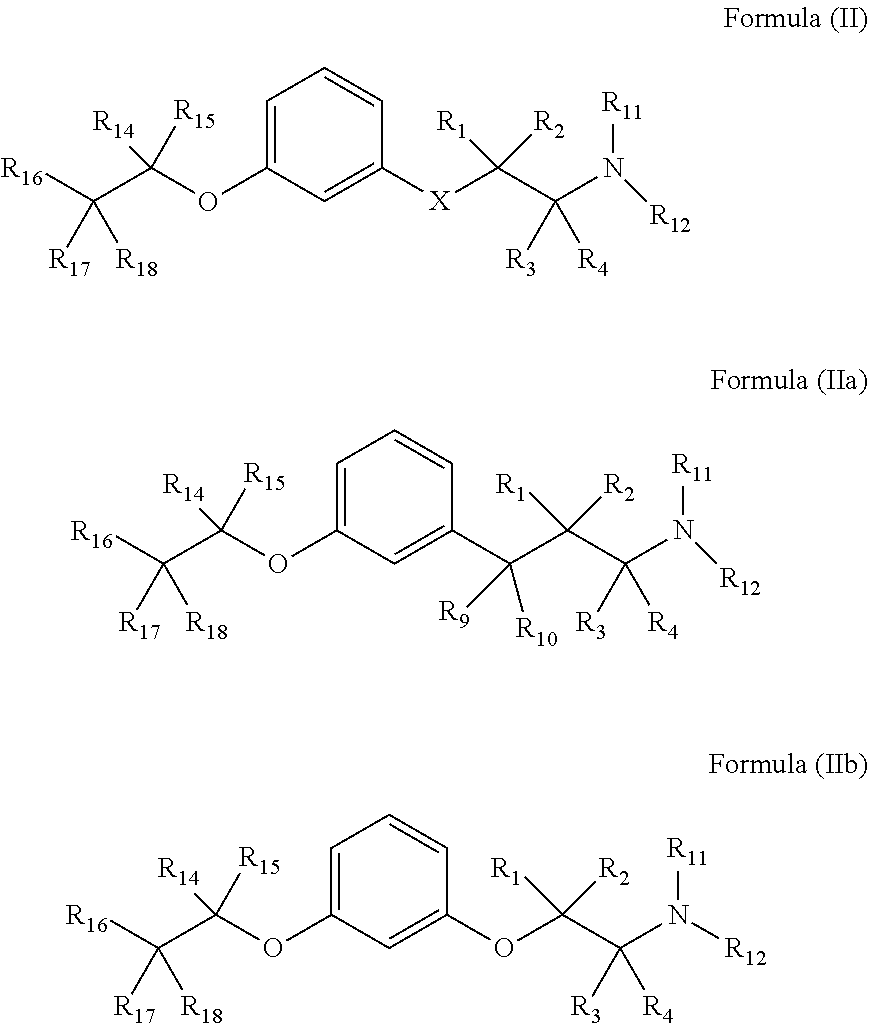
C1=C([X]C(C(N([R12])[R11])([R3])[R4])([R1])[R2])C=CC=C1OC(C([R17])([R18])[R16])([R14])[R15].C1=C(C(C(C(N([R12])[R11])([R3])[R4])([R1])[R2])([R9])[R10])C=CC=C1OC(C([R17])([R18])[R16])([R14])[R15].C1=C(OC(C(N([R12])[R11])([R3])[R4])([R1])[R2])C=CC=C1OC(C([R17])([R18])[R16])([R14])[R15]
